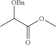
CC(C(OC)=O)[OBn]
